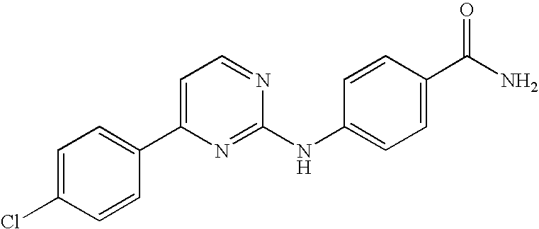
C1=C(NC2=NC(C3=CC=C(Cl)C=C3)=CC=N2)C=CC(C(N)=O)=C1
